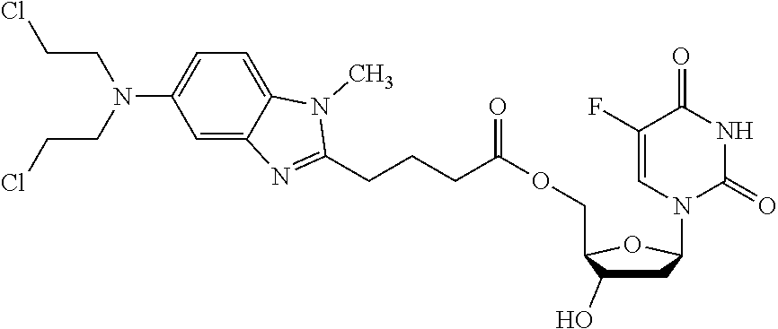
C1=C2C(=CC=C1N(CCCl)CCCl)N(C)C(CCCC(OCC1C(O)CC(N3C=C(F)C(=O)NC3=O)O1)=O)=N2
